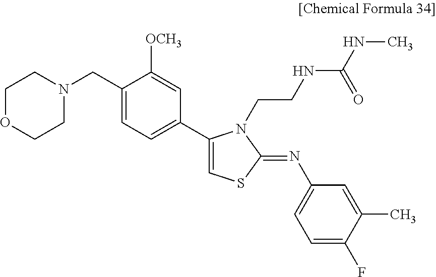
C1OCCN(CC2=CC=C(C3=CSC(=NC4=CC=C(F)C(C)=C4)N3CCNC(NC)=O)C=C2[OCH3])C1
